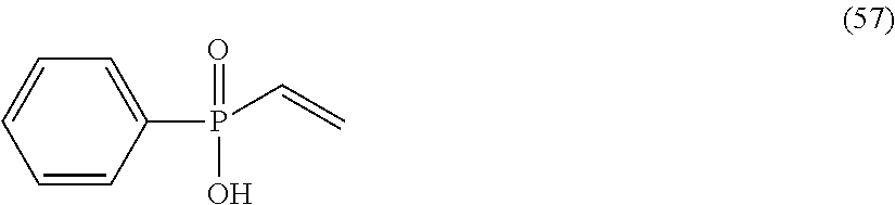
C1(P(=O)(C=C)O)=CC=CC=C1
